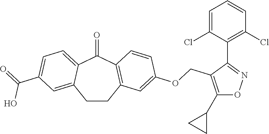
C1CC2=C(C(=O)C3=CC=C(C(=O)O)C=C13)C=CC(OCC1=C(C3CC3)ON=C1C1=C(Cl)C=CC=C1Cl)=C2
